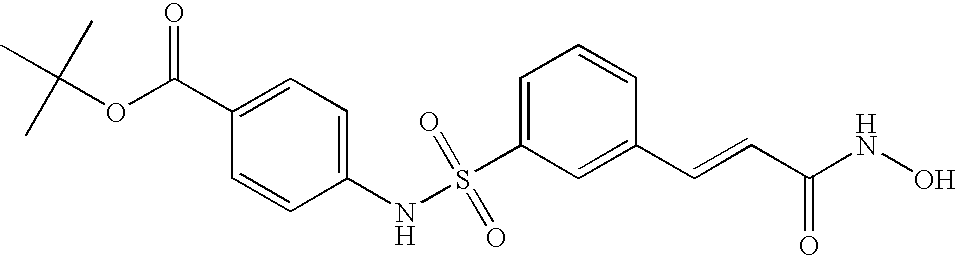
S(C1=CC=CC(C=CC(NO)=O)=C1)(NC1=CC=C(C(OC(C)(C)C)=O)C=C1)(=O)=O
